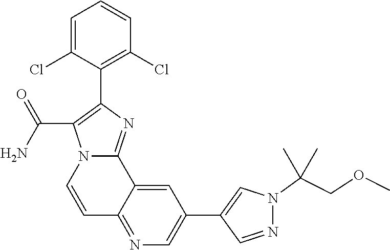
C1=C(Cl)C(C2=C(C(N)=O)N3C(=N2)C2=CC(C4=CN(C(COC)(C)C)N=C4)=CN=C2C=C3)=C(Cl)C=C1
